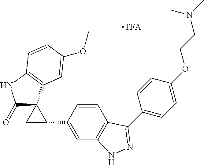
C1(C2=NNC3=C2C=CC(C2CC24C(=O)NC2=C4C=C(OC)C=C2)=C3)=CC=C(OCCN(C)C)C=C1
